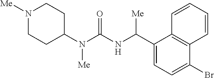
C1(N(C(NC(C2=CC=C(Br)C3=C2C=CC=C3)[Me])=O)[Me])CCN([Me])CC1
